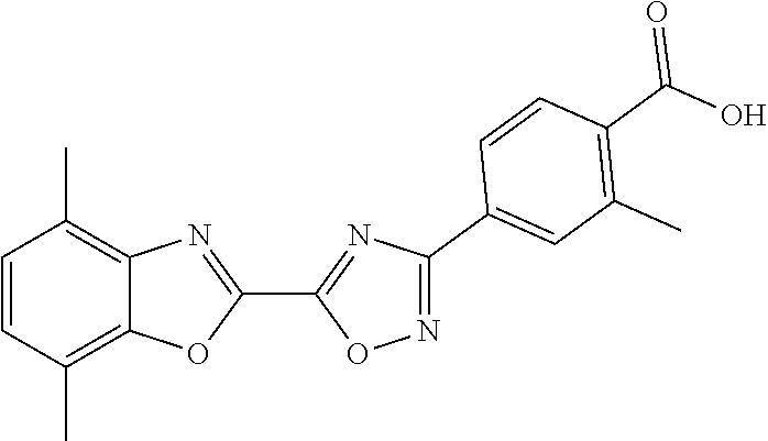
C1=CC(C)=C2C(=C1C)N=C(C1=NC(C3=CC(C)=C(C(O)=O)C=C3)=NO1)O2
